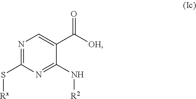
N1=C(S[Rx])N=C(N[R2])C(C(=O)[OH])=C1
